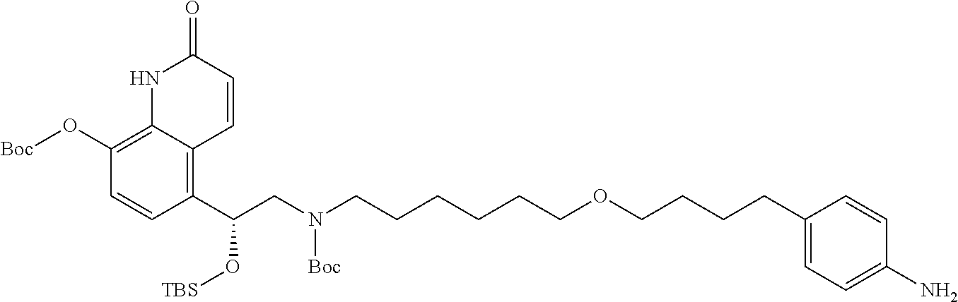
C1(C(CN(CCCCCCOCCCCC2=CC=C(N)C=C2)[Boc])O[TBS])=C2C(=C(O[Boc])C=C1)NC(=O)C=C2
